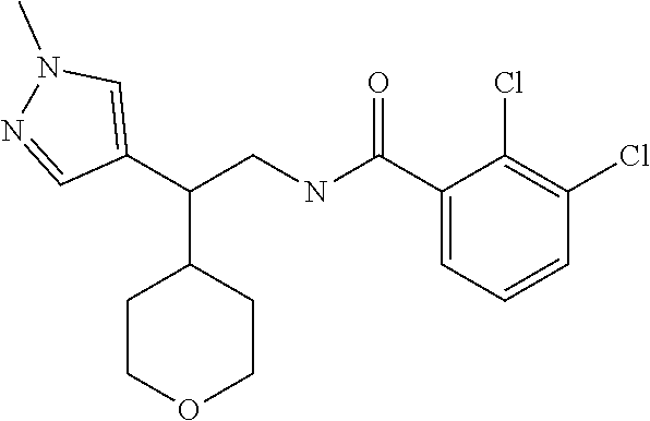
C1COCCC1C(CNC(C1=CC=CC(Cl)=C1Cl)=O)C1=CN(C)N=C1
